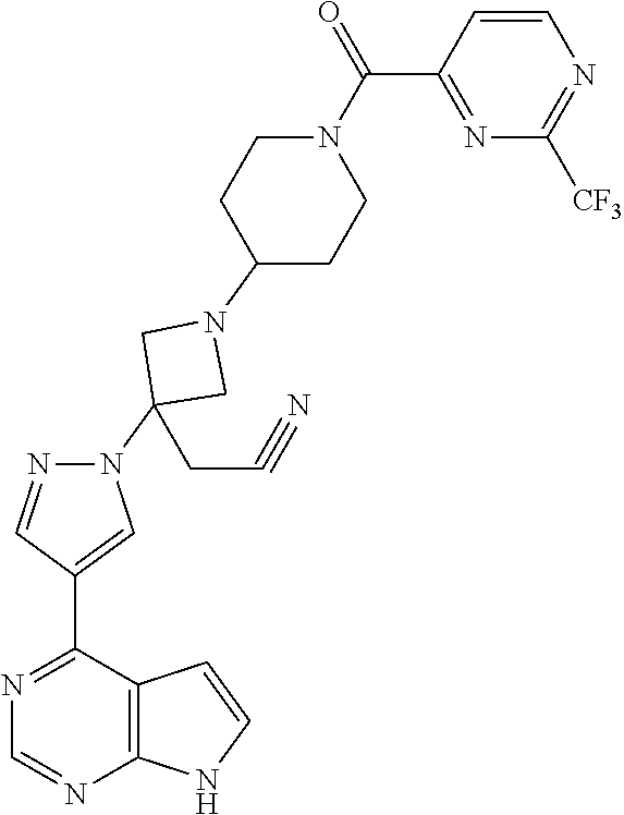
C12=C(C(C3=CN(C4(CC#N)CN(C5CCN(C(C6=NC([CF3])=NC=C6)=O)CC5)C4)N=C3)=NC=N1)C=CN2
